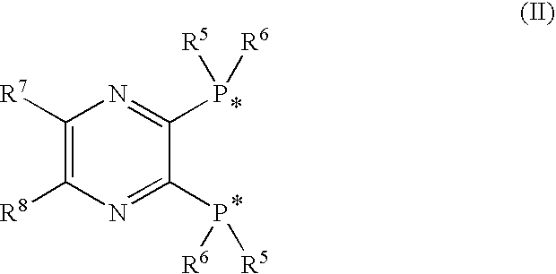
C1([R7])=C([R8])N=C(P([R6])[R5])C(P([R5])[R6])=N1
